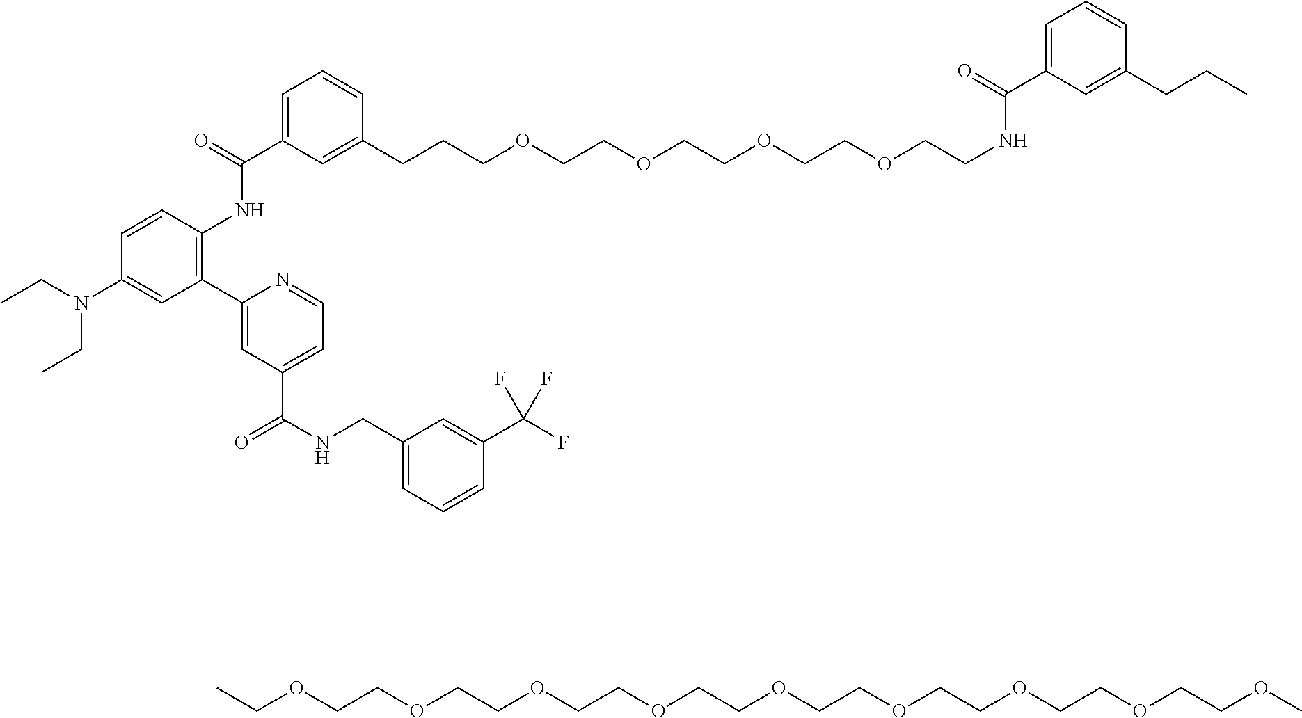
C1=C(C(=O)NC2=C(C3=CC(C(NCC4=CC=CC(C(F)(F)F)=C4)=O)=CC=N3)C=C(N(CC)CC)C=C2)C=C(CCCOCCOCCOCCOCCNC(C2=CC=CC(CCC)=C2)=O)C=C1.C(OCCOCCOCCOCCOCCOCCOCCOCCOC)C
